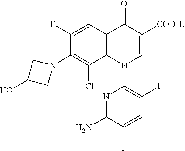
C1(F)=CC2=C(C(Cl)=C1N1CC(O)C1)N(C1=C(F)C=C(F)C(N)=N1)C=C([COOH])C2=O
